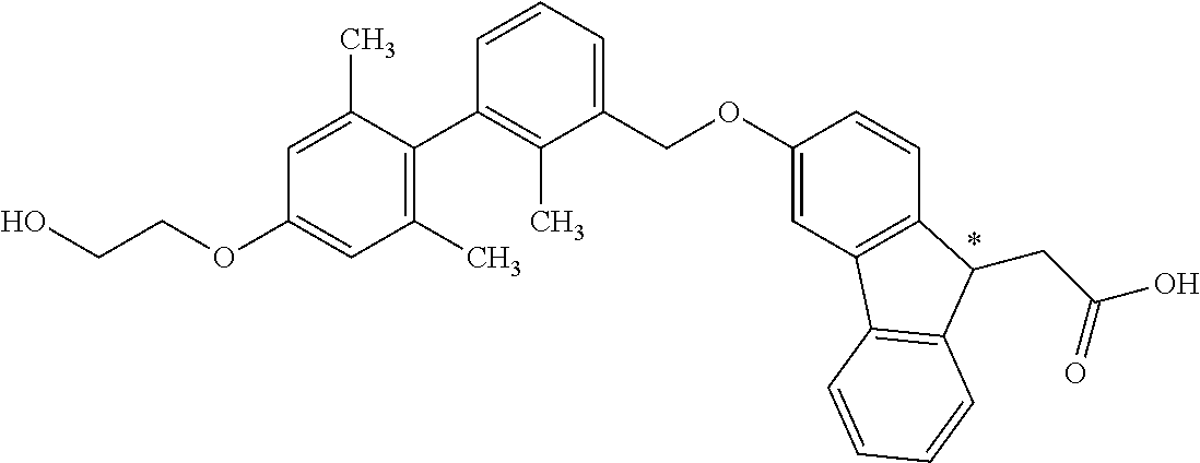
C1=C(C)C(C2=C(C)C(COC3=CC4=C(C=C3)C(CC(O)=O)C3=C4C=CC=C3)=CC=C2)=C(C)C=C1OCCO
